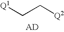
[Q1]CC[Q2].[AD]
